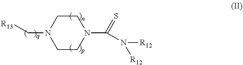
C1CN(C[R13])CCN1C(N([R12])[R12])=S
